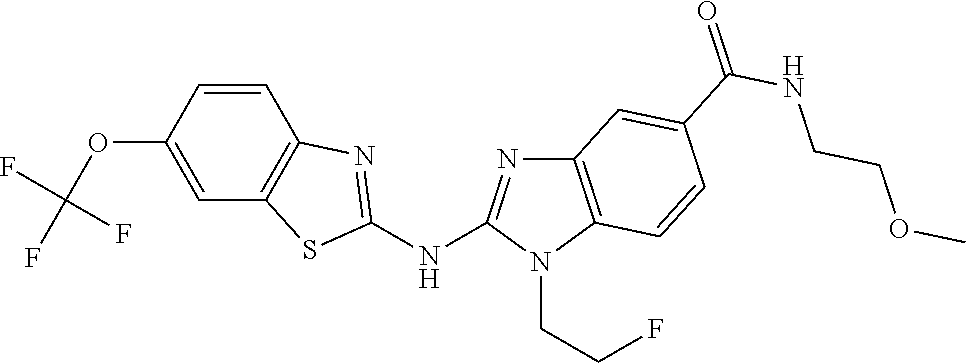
O(C1=CC2=C(C=C1)N=C(NC1=NC3=C(N1CCF)C=CC(C(NCCOC)=O)=C3)S2)C(F)(F)F
